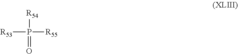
[R53]P(=O)([R55])[R54]
